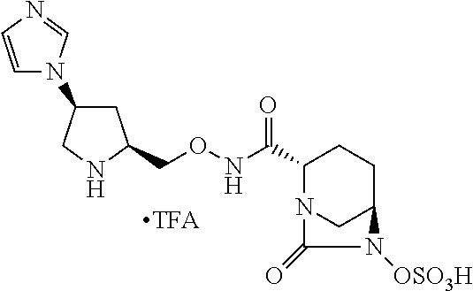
C1C(CONC(C2N3CC(CC2)N([OSO3H])C3=O)=O)NCC1N1C=CN=C1
